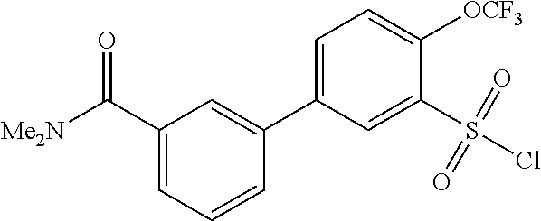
C1(C([Me2N])=O)=CC=CC(C2=CC=C([OCF3])C(S(Cl)(=O)=O)=C2)=C1
